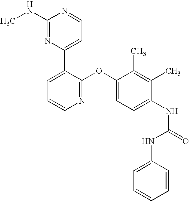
C1(NC)=NC(C2=CC=CN=C2OC2=CC=C(NC(=O)NC3=CC=CC=C3)C(C)=C2C)=CC=N1
